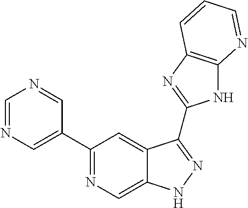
C1=NC=C(C2=NC=C3C(=C2)C(C2=NC4=C(N2)N=CC=C4)=NN3)C=N1
